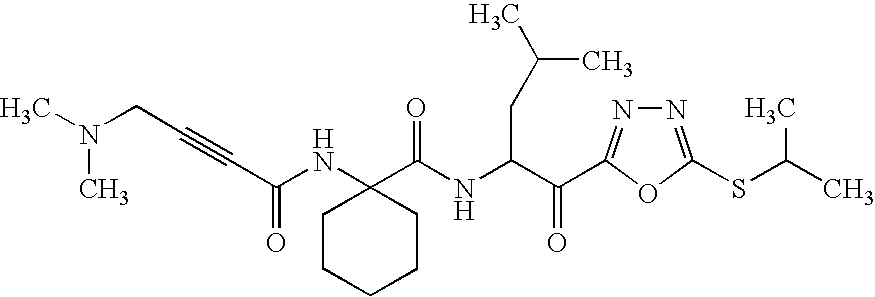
C(NC(C(=O)C1=NN=C(SC(C)C)O1)CC(C)C)(=O)C1(NC(C#CCN(C)C)=O)CCCCC1
